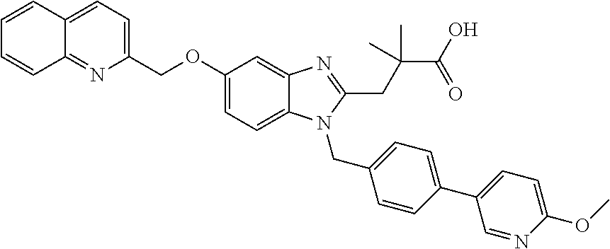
C1=CC2=CC=C(COC3=CC=C4C(=C3)N=C(CC(C(O)=O)(C)C)N4CC3=CC=C(C4=CC=C(OC)N=C4)C=C3)N=C2C=C1
